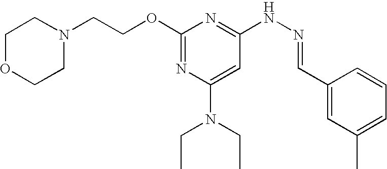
C1(OCCN2CCOCC2)=NC(N(CC)CC)=CC(NN=CC2=CC(C)=CC=C2)=N1
